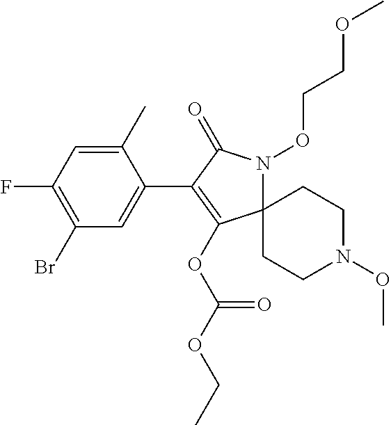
C1(C)=CC(F)=C(Br)C=C1C1=C(OC(OCC)=O)C2(N(OCCOC)C1=O)CCN(OC)CC2
